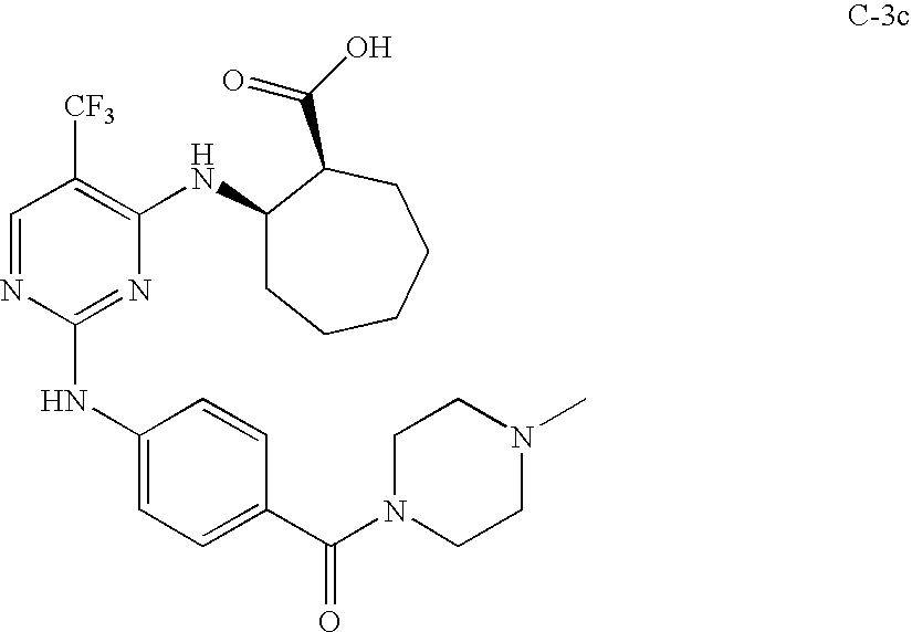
C1=NC(NC2=CC=C(C(=O)N3CCN(C)CC3)C=C2)=NC(NC2CCCCCC2C(=O)O)=C1[CF3]
